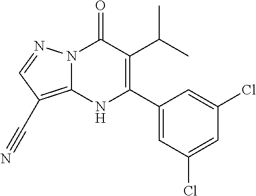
N12C(=C(C#N)C=N1)NC(C1=CC(Cl)=CC(Cl)=C1)=C(C(C)C)C2=O
